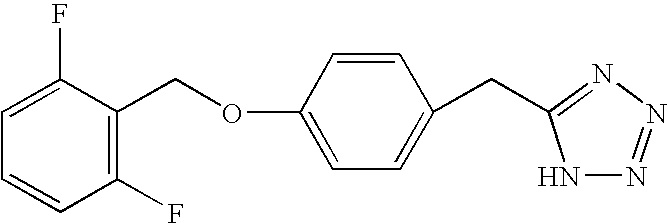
C1(F)=C(COC2=CC=C(CC3=NN=NN3)C=C2)C(F)=CC=C1
